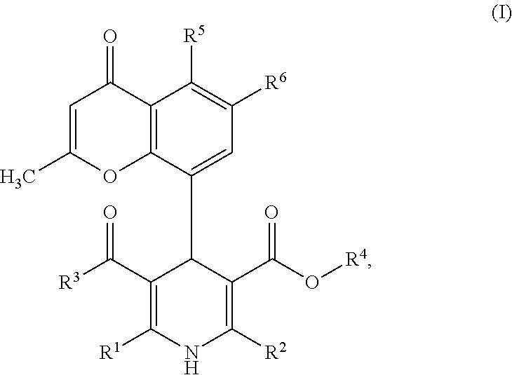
C12=C(C(C3C(C([R3])=O)=C([R1])NC([R2])=C3C(O[R4])=O)=CC([R6])=C1[R5])OC(C)=CC2=O
